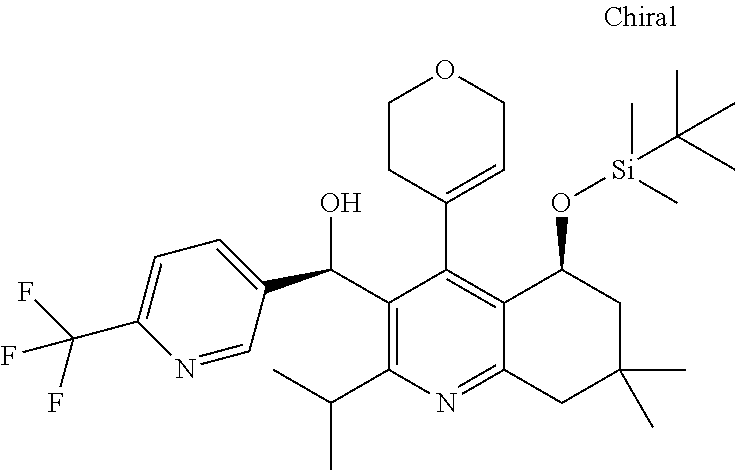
C1(C(O)C2=CC=C(C(F)(F)F)N=C2)=C(C(C)C)N=C2C(=C1C1=CCOCC1)C(O[Si](C)(C)C(C)(C)C)CC(C)(C)C2
